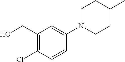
C1(CO)=C(Cl)C=CC(N2CCC(C)CC2)=C1
